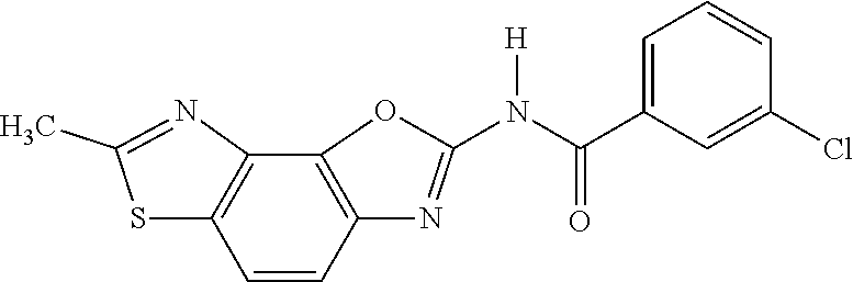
C12=C(C=CC3=C1N=C(C)S3)N=C(N(C(C1=CC=CC(Cl)=C1)=O)[H])O2
